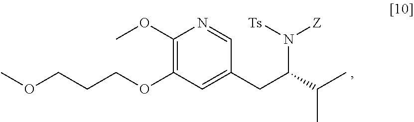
C1(OC)=C(OCCCOC)C=C(CC(N([Ts])[Z])C(C)C)C=N1
